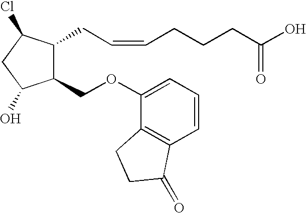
C1(OCC2C(CC=CCCCC(O)=O)C(Cl)CC2O)=CC=CC2=C1CCC2=O
